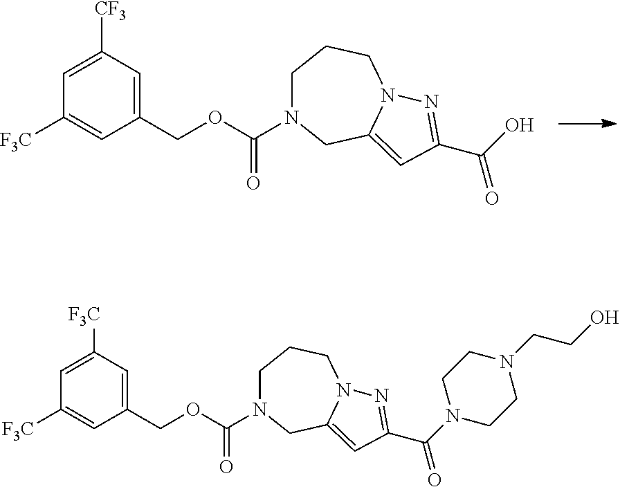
C1(COC(=O)N2CCCN3C(=CC(C(O)=O)=N3)C2)=CC([CF3])=CC([F3C])=C1.C1(COC(=O)N2CCCN3C(=CC(C(N4CCN(CCO)CC4)=O)=N3)C2)=CC([F3C])=CC([F3C])=C1
